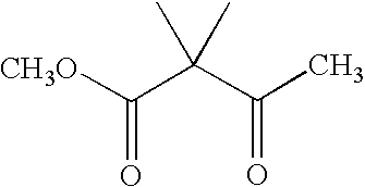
C(C(C(C)=O)(C)C)([CH3O])=O
